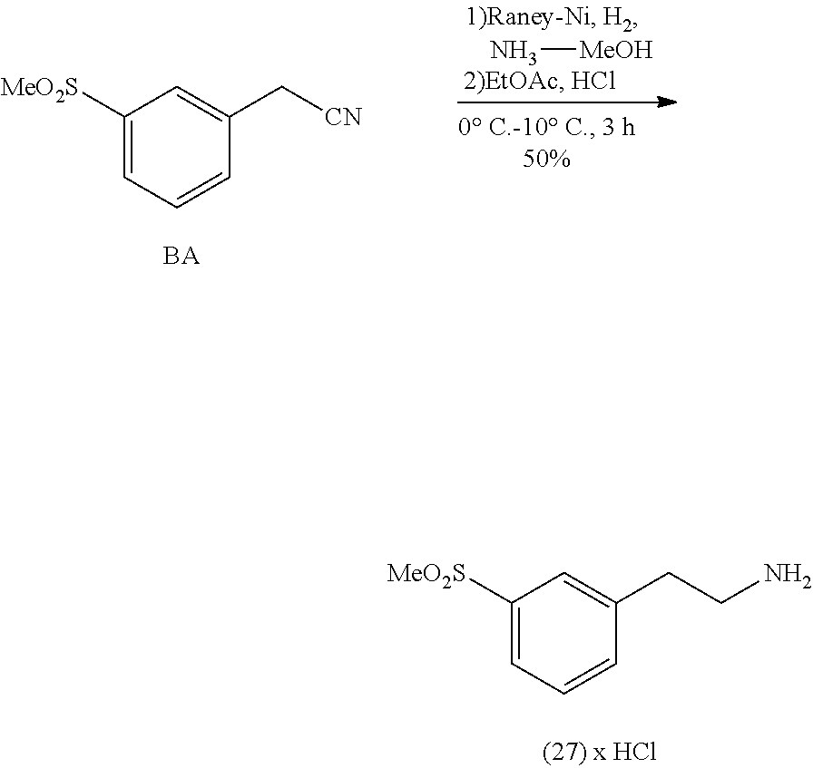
N[MeOH].C1([MeO2S])=CC=CC(C[CN])=C1.[BA].C1([MeO2S])=CC=CC(CCN)=C1
